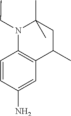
C1=CC(N)=CC2=C1N(CC)C(C)(C)CC2C
